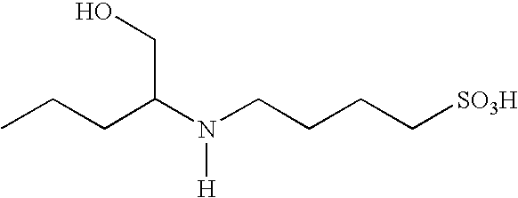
CCCC(N(CCCC[SO3H])[H])CO
